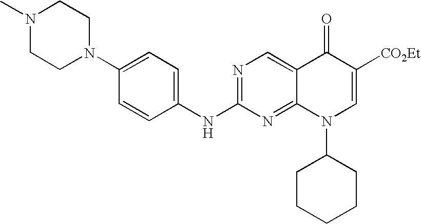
C1(NC2=NC=C3C(=N2)N(C2CCCCC2)C=C([CO2Et])C3=O)=CC=C(N2CCN(C)CC2)C=C1
